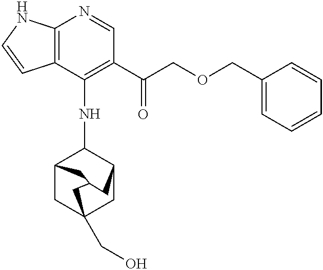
C12=C(C(NC3C4CC5(CO)CC3CC(C4)C5)=C(C(COCC3=CC=CC=C3)=O)C=N1)C=CN2
